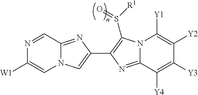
N1=CC2=NC(C3=C(S([R1])=O)N4C(=N3)C([Y4])=C([Y3])C([Y2])=C4[Y1])=CN2C=C1[W1]
